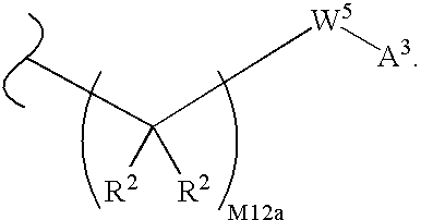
C([W5][A3])([R2])([R2])C
